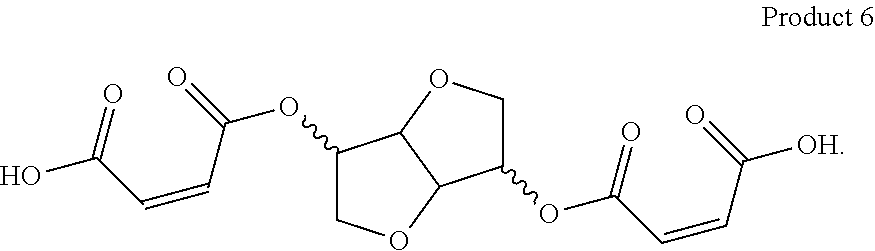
C1(OC(=O)C=CC(O)=O)COC2C1OCC2OC(C=CC([OH])=O)=O
